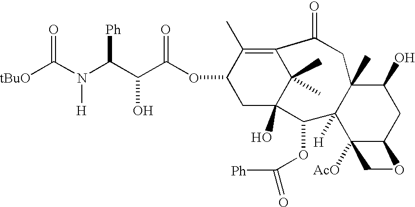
C12(C)C([H])(C3([AcO])C(CC1O)OC3)C(OC([Ph])=O)C1(O)C(C)(C)C(=C(C)C(OC(C(C(N(C([tBuO])=O)[H])[Ph])O)=O)C1)C(=O)C2
